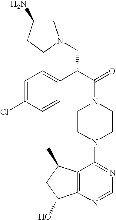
C(N1CCN(C2=NC=NC3=C2C(C)CC3O)CC1)(C(C1=CC=C(Cl)C=C1)CN1CC(N)CC1)=O
